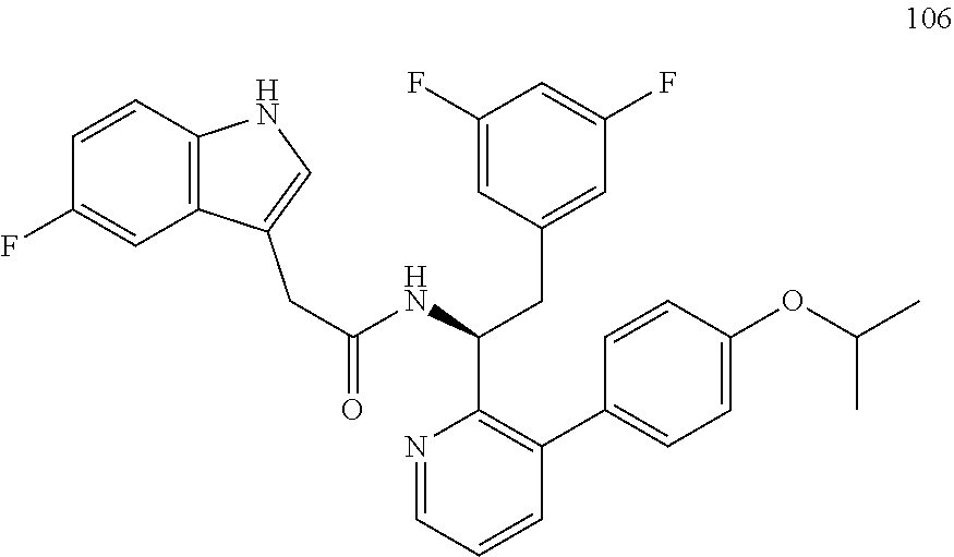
N1=CC=CC(C2=CC=C(OC(C)C)C=C2)=C1C(NC(=O)CC1=CNC2=C1C=C(F)C=C2)CC1=CC(F)=CC(F)=C1
